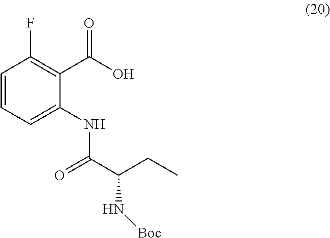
C1=CC=C(NC(C(CC)N[Boc])=O)C(C(O)=O)=C1F
